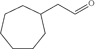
C1CCC(CC=O)CCC1
